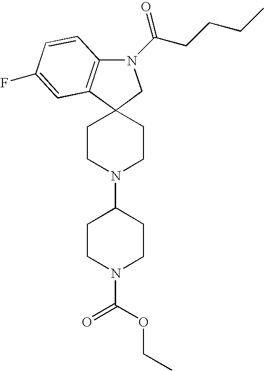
N1(C(CCCC)=O)C2=C(C3(C1)CCN(C1CCN(C(=O)OCC)CC1)CC3)C=C(F)C=C2
